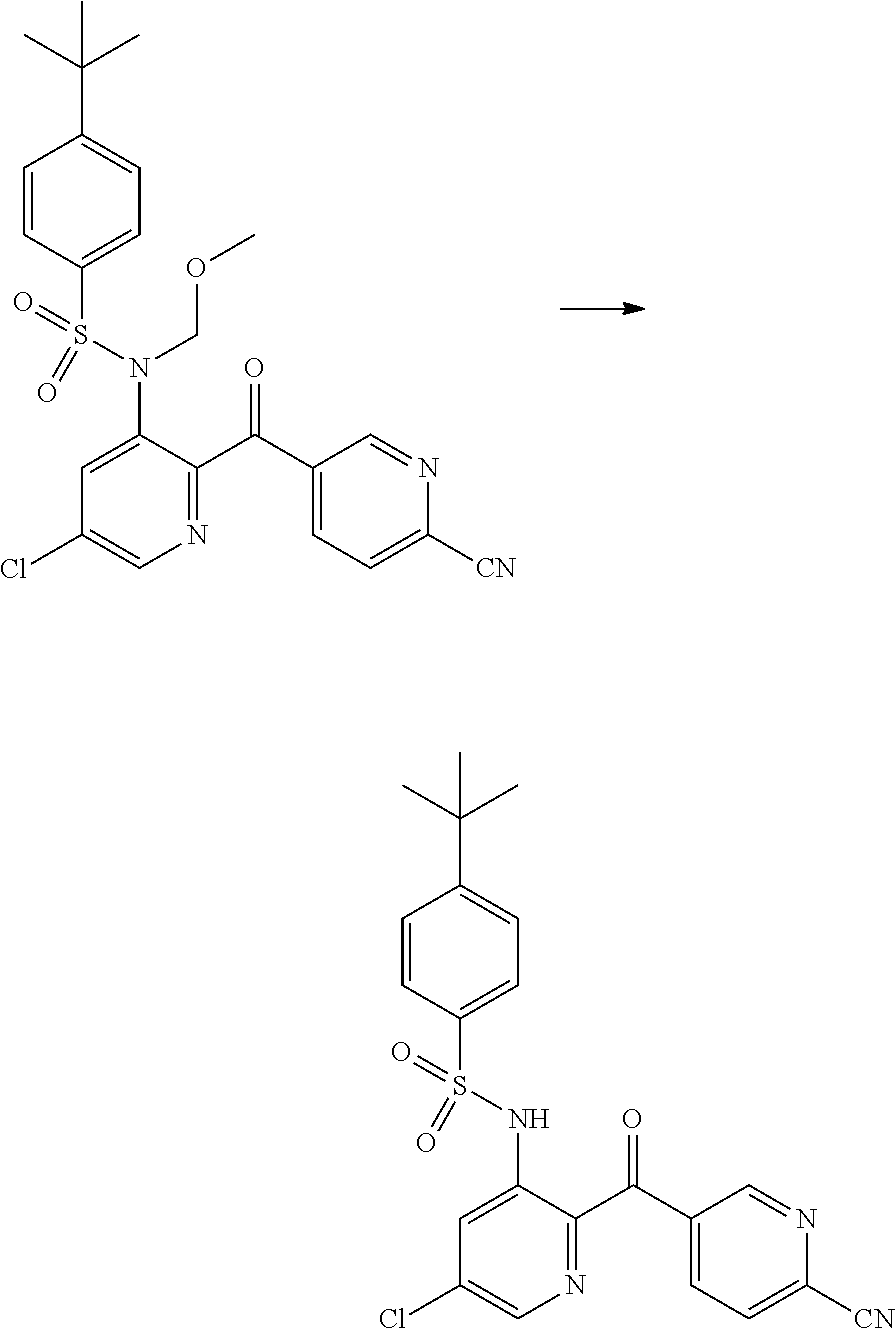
C1=CC(S(N(C2=CC(Cl)=CN=C2C(=O)C2=CC=C([CN])N=C2)COC)(=O)=O)=CC=C1C(C)(C)C.C1=CC(S(NC2=CC(Cl)=CN=C2C(=O)C2=CC=C([CN])N=C2)(=O)=O)=CC=C1C(C)(C)C
